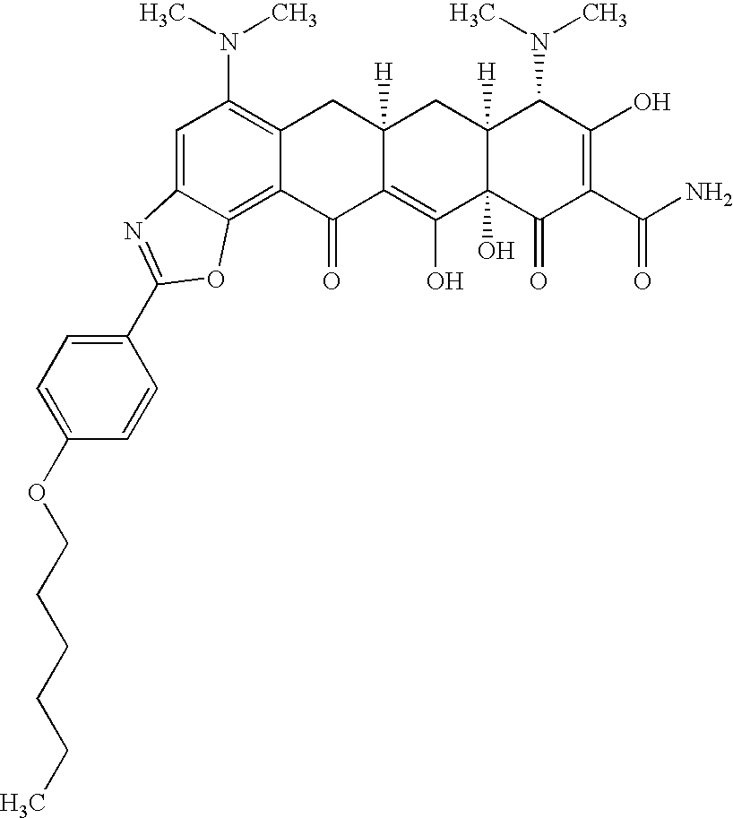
C1=C2C(=C3C(=C1N(C)C)CC1([H])C(=C(O)C4(O)C([H])(C1)C(N(C)C)C(O)=C(C(N)=O)C4=O)C3=O)OC(C1=CC=C(OCCCCCC)C=C1)=N2
